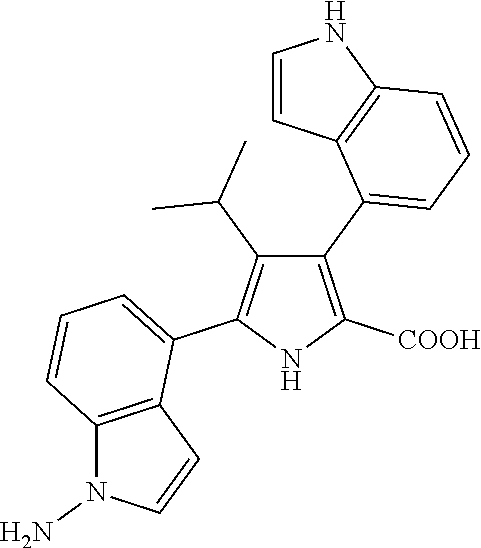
C1(C2=CC=CC3=C2C=CN3)=C([COOH])NC(C2=CC=CC3=C2C=CN3N)=C1C(C)C
